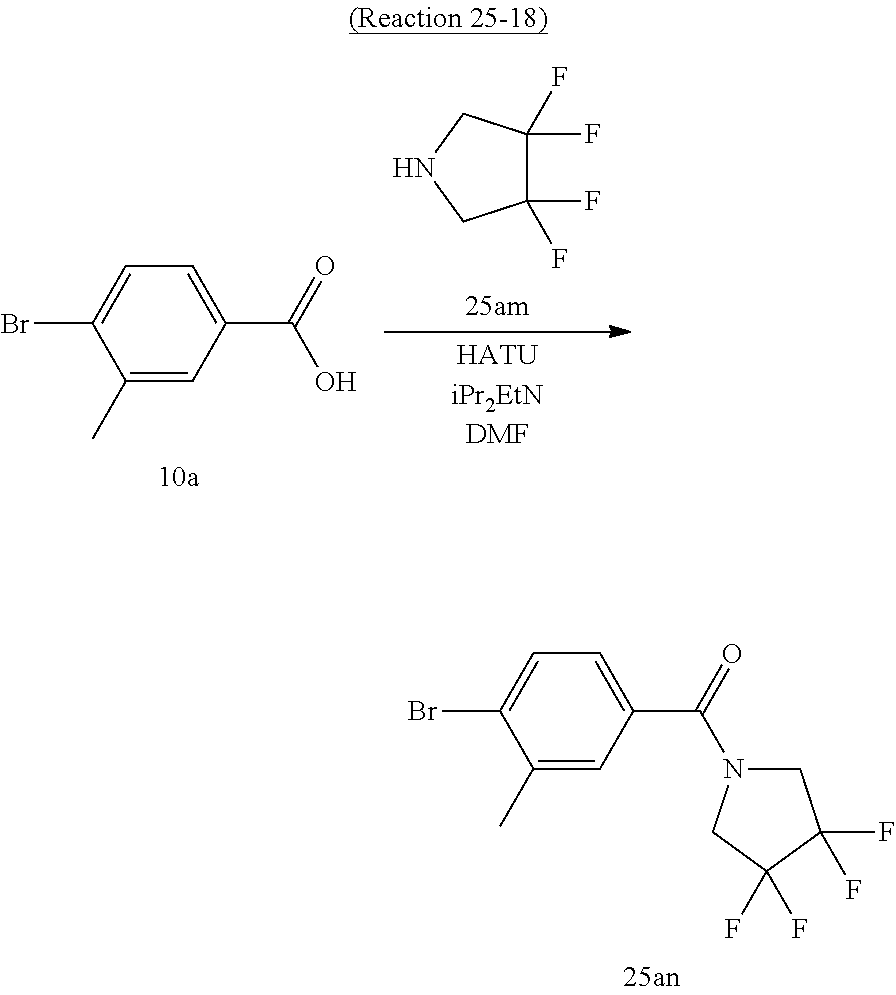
FC1(F)C(F)(F)CNC1.C1(C)=CC(C(=O)O)=CC=C1Br.C1(C)=CC(C(=O)N2CC(F)(F)C(F)(F)C2)=CC=C1Br
